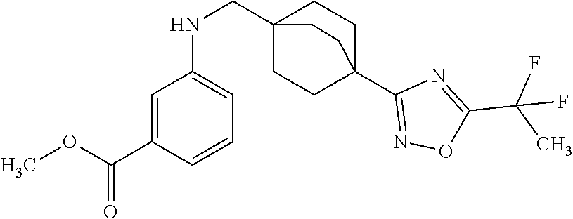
N(CC12CCC(C3=NOC(C(C)(F)F)=N3)(CC1)CC2)C1=CC=CC(C(=O)OC)=C1
